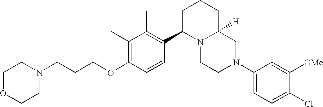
C1(C)=C(OCCCN2CCOCC2)C=CC(C2N3C([H])(CCC2)CN(C2=CC=C(Cl)C([OMe])=C2)CC3)=C1C
